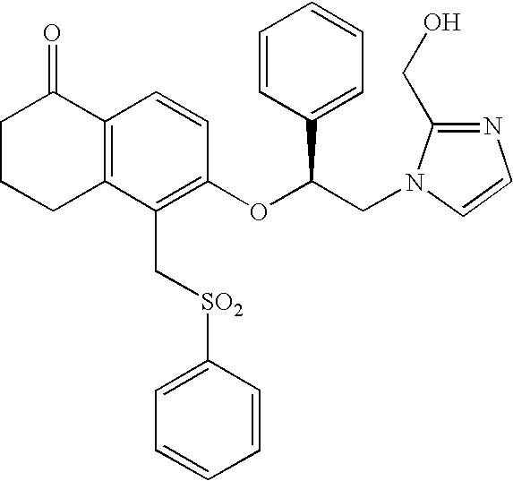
C12=C(C(C[SO2]C3=CC=CC=C3)=C(OC(CN3C(CO)=NC=C3)C3=CC=CC=C3)C=C1)CCCC2=O
